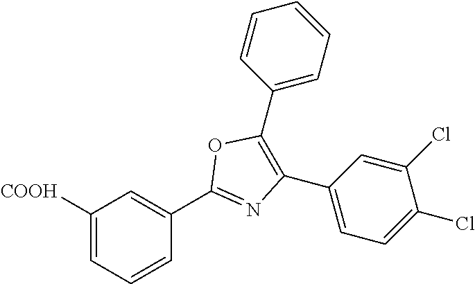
C1(C2=NC(C3=CC=C(Cl)C(Cl)=C3)=C(C3=CC=CC=C3)O2)=CC([COOH])=CC=C1
